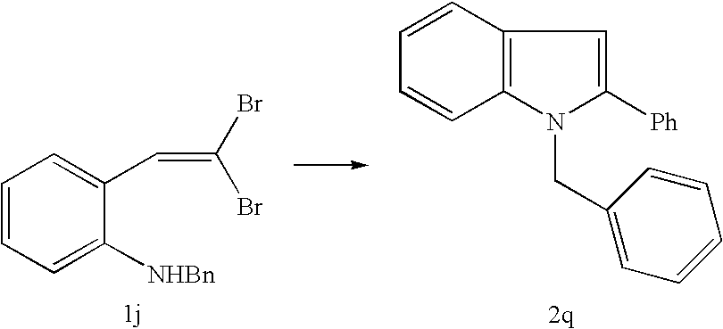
C1=CC2=C(C=C1)N(CC1=CC=CC=C1)C([Ph])=C2.C1=CC=C([NHBn])C(C=C(Br)Br)=C1
